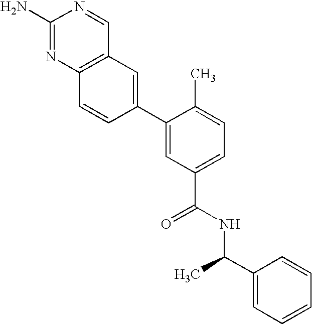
C12=C(N=C(N)N=C1)C=CC(C1=CC(C(NC(C3=CC=CC=C3)C)=O)=CC=C1C)=C2
